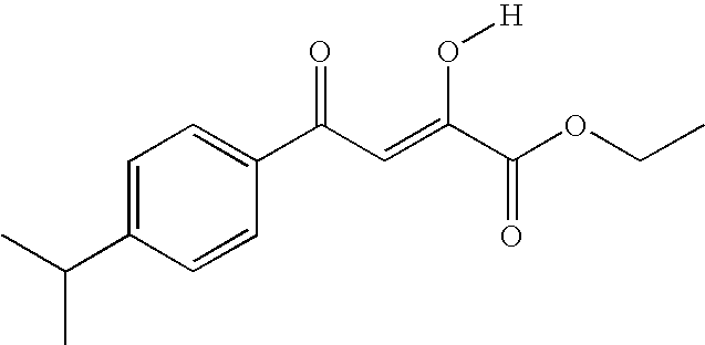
C1=C(C(C)C)C=CC(C(C=C(C(OCC)=O)O[H])=O)=C1
